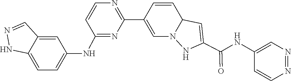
C1=CC2N(C=C1C1=NC=CC(NC3=CC=C4C(=C3)C=NN4)=N1)NC(C(NC1=CN=NC=C1)=O)=C2
